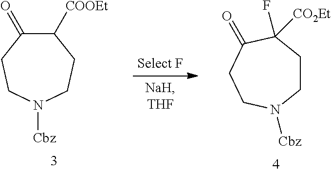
C1CC([CO2Et])(F)C(=O)CCN1[Cbz].N1([Cbz])CCC([COOEt])C(=O)CC1
